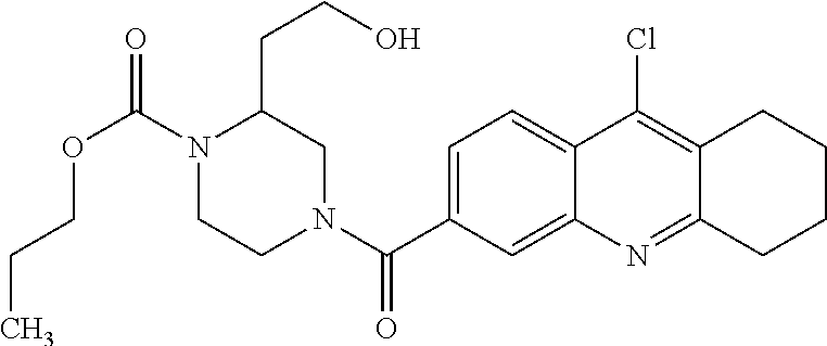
N1(C(OCCC)=O)CCN(C(=O)C2=CC=C3C(=C2)N=C2C(=C3Cl)CCCC2)CC1CCO
